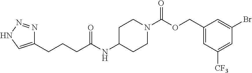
N1=NNC=C1CCCC(NC1CCN(C(OCC2=CC([CF3])=CC(Br)=C2)=O)CC1)=O
